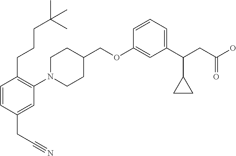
C1(OCC2CCN(C3=C(CCCC(C)(C)C)C=CC(CC#N)=C3)CC2)=CC(C(CC(O)=O)C2CC2)=CC=C1
